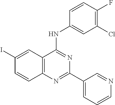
C12=C(N=C(C3=CC=CN=C3)N=C1NC1=CC(Cl)=C(F)C=C1)C=CC(I)=C2
